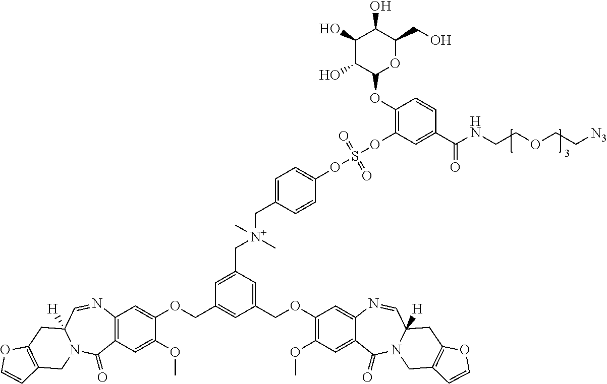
C1=C(C[N+](C)(CC2=CC=C(OS(OC3=C(OC4OC(CO)C(O)C(O)C4O)C=CC(C(NCCOCC[N3])=O)=C3)(=O)=O)C=C2)C)C=C(COC2=C(OC)C=C3C(=C2)N=CC2([H])N(C3=O)CC3=C(C2)OC=C3)C=C1COC1=CC2=C(C=C1OC)C(=O)N1C([H])(C=N2)CC2=C(C1)C=CO2
